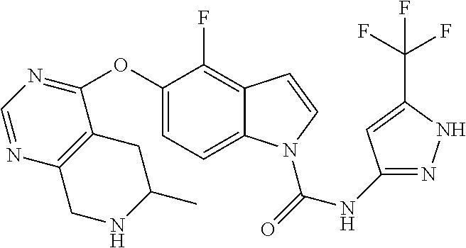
C1(OC2=NC=NC3=C2CC(C)NC3)=CC=C2C(=C1F)C=CN2C(=O)NC1=NNC(C(F)(F)F)=C1
